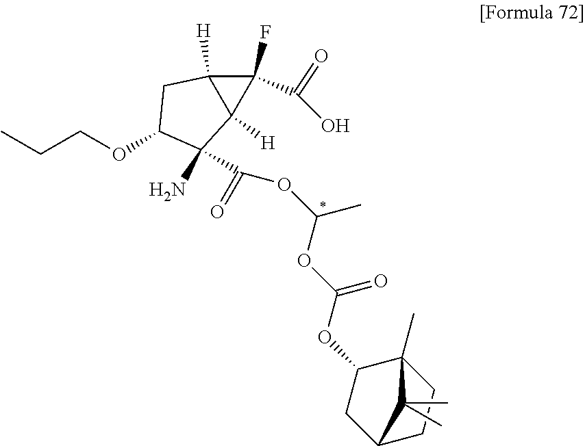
C(C)COC1C(N)(C(OC(C)OC(OC2CC3CCC2(C)C3(C)C)=O)=O)C2([H])C([H])(C1)C2(F)C(O)=O
